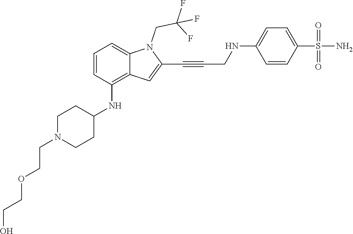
C(C#CC1=CC2=C(NC3CCN(CCOCCO)CC3)C=CC=C2N1CC(F)(F)F)NC1=CC=C(S(N)(=O)=O)C=C1
